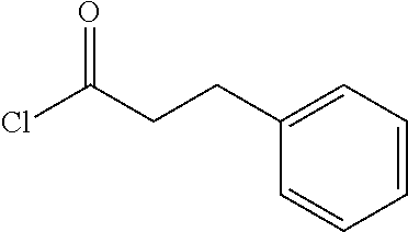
ClC(CCC1=CC=CC=C1)=O
